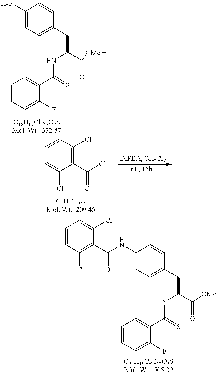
C1(N)=CC=C(CC(C([OMe +])=O)NC(C2=CC=CC=C2F)=S)C=C1.C1(NC(C2=C(Cl)C=CC=C2Cl)=O)=CC=C(CC(C([OMe])=O)NC(C2=CC=CC=C2F)=S)C=C1.C1=C(Cl)C(C(Cl)=O)=C(Cl)C=C1
